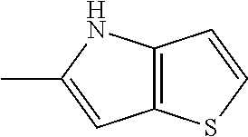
C12=C(NC(C)=C1)C=CS2
